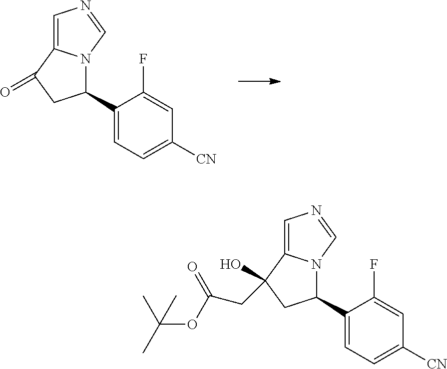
C1(C2N3C(=CN=C3)C(=O)C2)=CC=C([CN])C=C1F.C1(C2N3C(=CN=C3)C(O)(CC(OC(C)(C)C)=O)C2)=CC=C([CN])C=C1F
